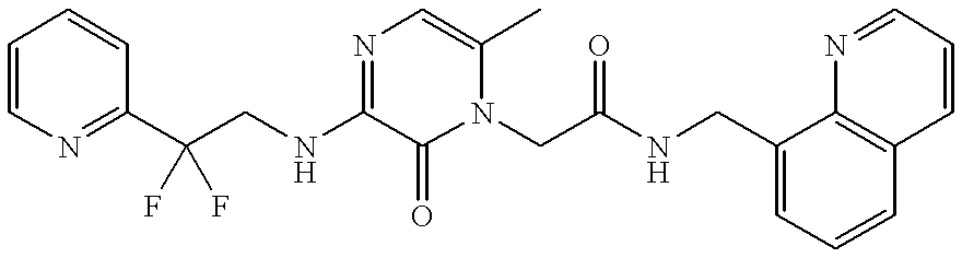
C1=CN=C(C(CNC2=NC=C(C)N(CC(=O)NCC3=CC=CC4=C3N=CC=C4)C2=O)(F)F)C=C1
